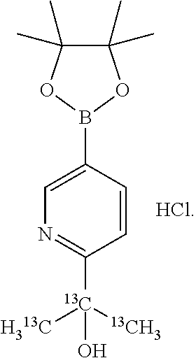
[HCl].[13C](O)([13CH3])([H313C])C1=NC=C(B2OC(C)(C)C(C)(C)O2)C=C1
